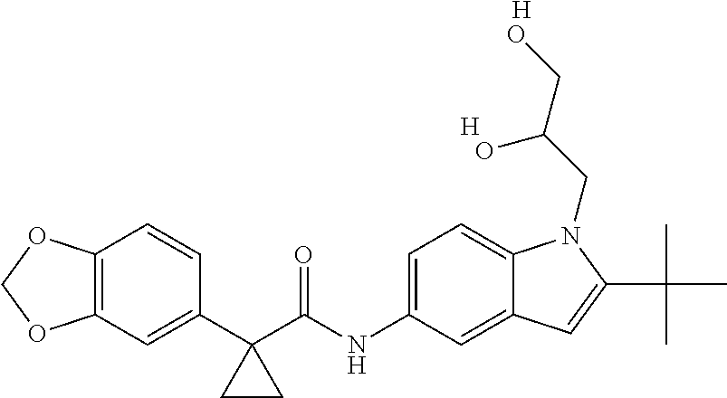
C12=C(C=C(C3(C(NC4=CC=C5C(=C4)C=C(C(C)(C)C)N5CC(CO)O)=O)CC3)C=C1)OCO2.[H].[H]
